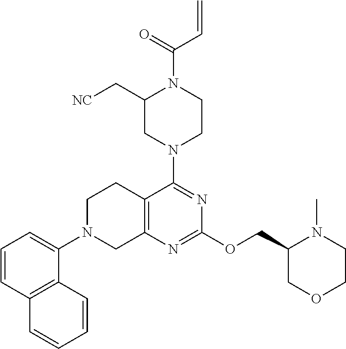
N1(C2=NC(OCC3N(C)CCOC3)=NC3=C2CCN(C2=CC=CC4=C2C=CC=C4)C3)CCN(C(=O)C=C)C(C[NC])C1
